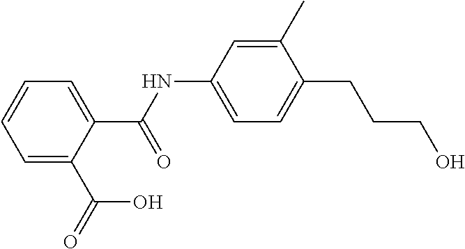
N(C(C1=CC=CC=C1C(O)=O)=O)C1=CC=C(CCCO)C(C)=C1
